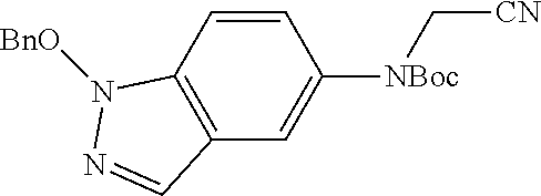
C12=C(C=C([NBoc]C[CN])C=C1)C=NN2[BnO]
